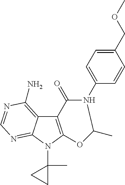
C12=C(N(C3(C)CC3)C3=NC=NC(N)=C13)OC(C)N(C1=CC=C(COC)C=C1)C2=O
